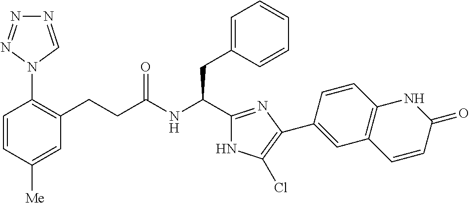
C1=CC([Me])=CC(CCC(NC(C2=NC(C3=CC4=C(C=C3)NC(=O)C=C4)=C(Cl)N2)CC2=CC=CC=C2)=O)=C1N1C=NN=N1
